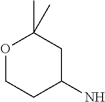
O1CCC(N)CC1(C)C
